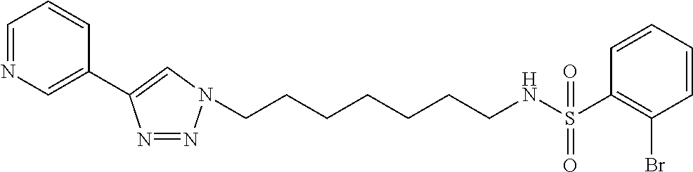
C(CCCCCN1N=NC(C2=CN=CC=C2)=C1)CNS(C1=C(Br)C=CC=C1)(=O)=O
